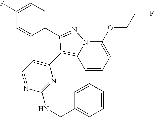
C1=CC=C(OCCF)N2C1=C(C1=CC=NC(NCC3=CC=CC=C3)=N1)C(C1=CC=C(F)C=C1)=N2
